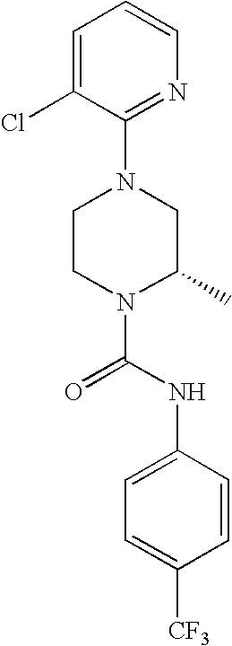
N1(C(NC2=CC=C([CF3])C=C2)=O)C(C)CN(C2=NC=CC=C2Cl)CC1
